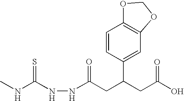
C(C(CC(O)=O)C1=CC2=C(C=C1)OCO2)C(NNC(NC)=S)=O
